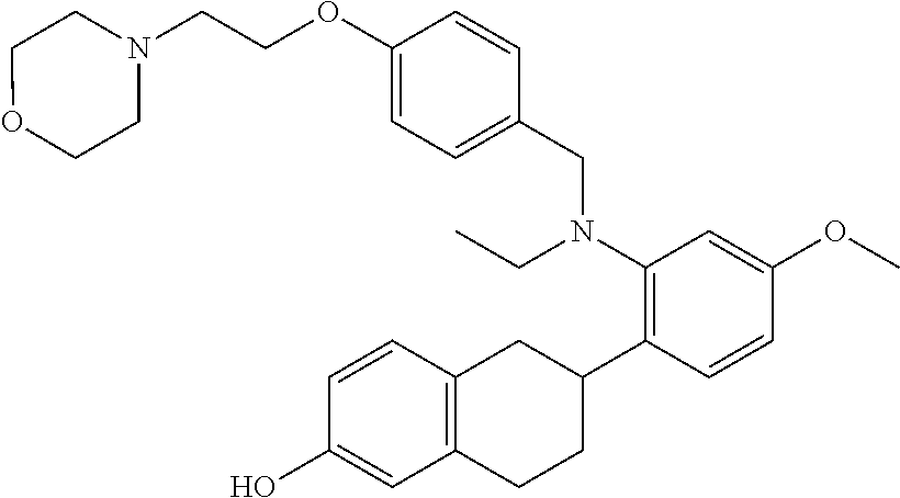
C1CN(CCOC2=CC=C(CN(C3=C(C4CC5=C(CC4)C=C(O)C=C5)C=CC(OC)=C3)CC)C=C2)CCO1
